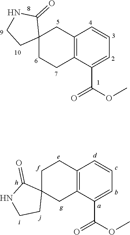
C12=C(C(C(OC)=O)=CC=C1)CCC1(C2)C(=O)NCC1.C12=C(C(C(OC)=O)=CC=C1)CC1(CC2)C(=O)NCC1
